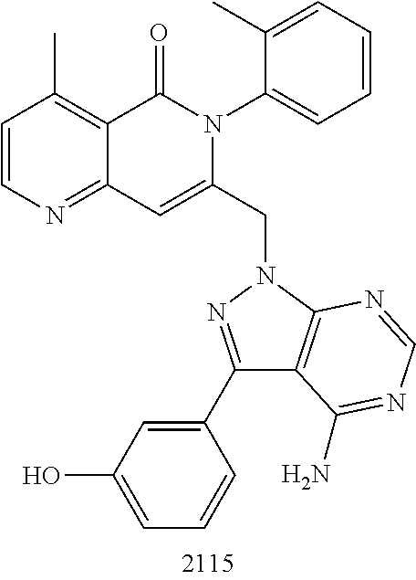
C1=CN=C2C(=C1C)C(=O)N(C1=CC=CC=C1C)C(CN1C3=C(C(C4=CC(O)=CC=C4)=N1)C(N)=NC=N3)=C2
